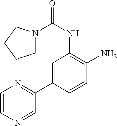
N1(C(NC2=C(N)C=CC(C3=NC=CN=C3)=C2)=O)CCCC1
